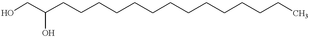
OCC(CCCCCCCCCCCCCC)O
